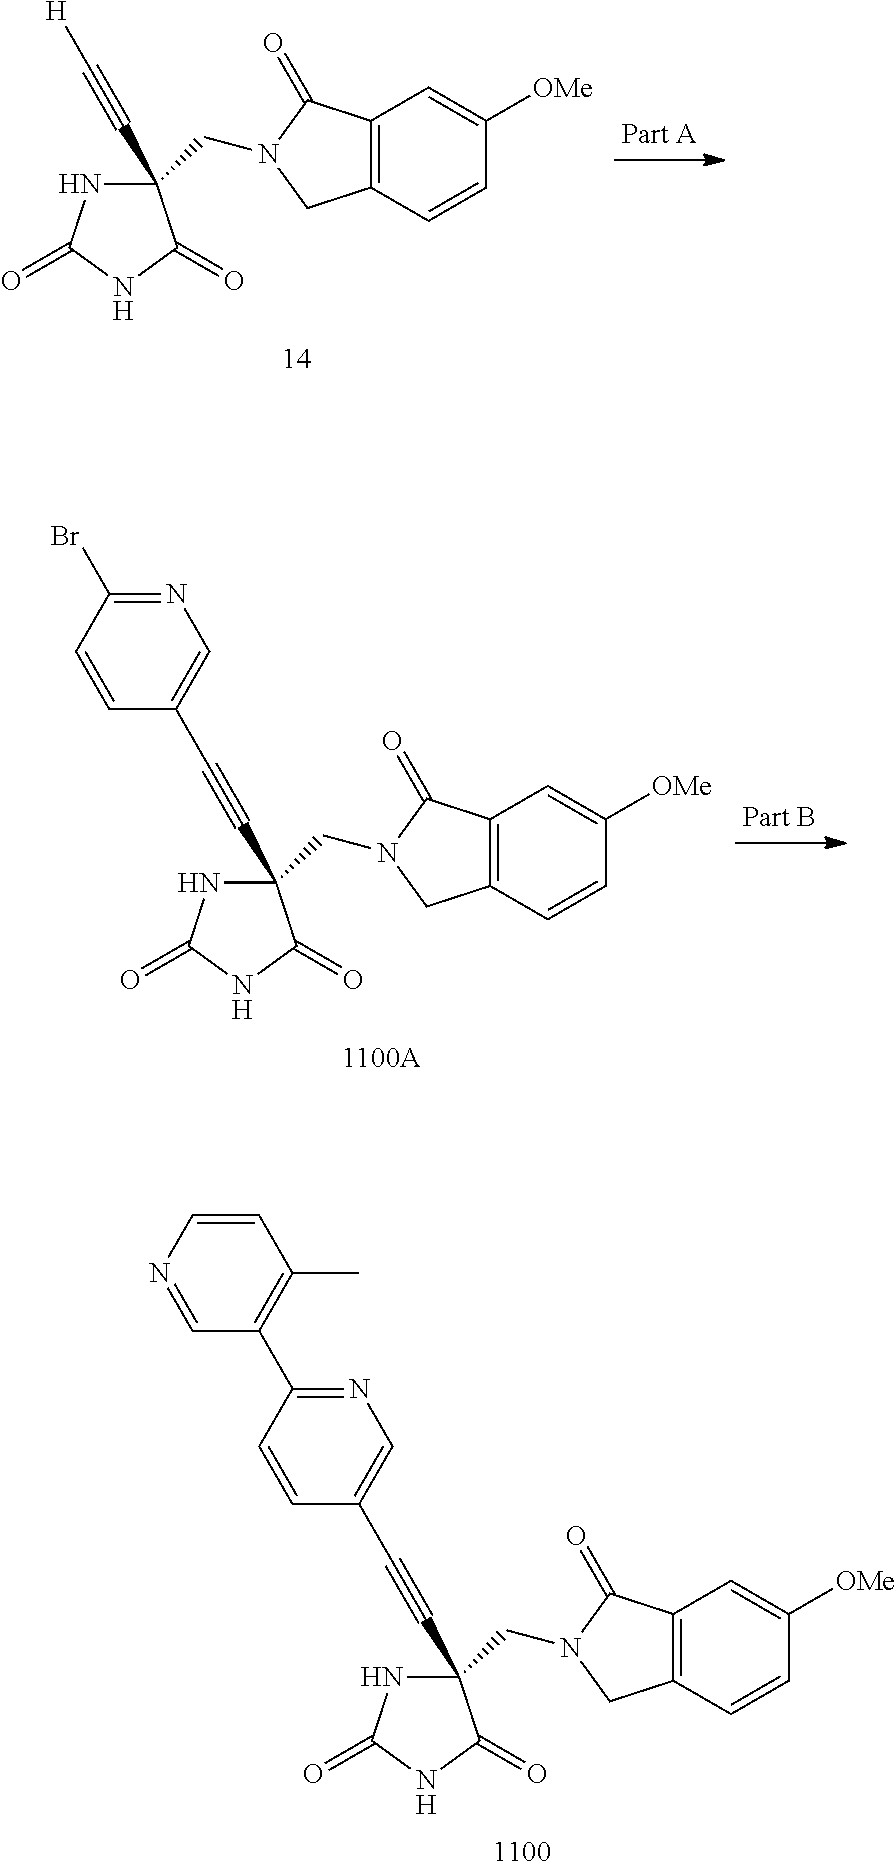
C1(C#CC2=CN=C(C3=C(C)C=CN=C3)C=C2)(CN2CC3=C(C2=O)C=C([OMe])C=C3)NC(=O)NC1=O.C1(C#C[H])(CN2CC3=C(C2=O)C=C([OMe])C=C3)NC(=O)NC1=O.C1(C#CC2=CN=C(Br)C=C2)(CN2CC3=C(C2=O)C=C([OMe])C=C3)NC(=O)NC1=O
